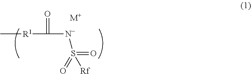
[R1](C(=O)[N-]S(=O)([Rf])=O)C.[M+]
